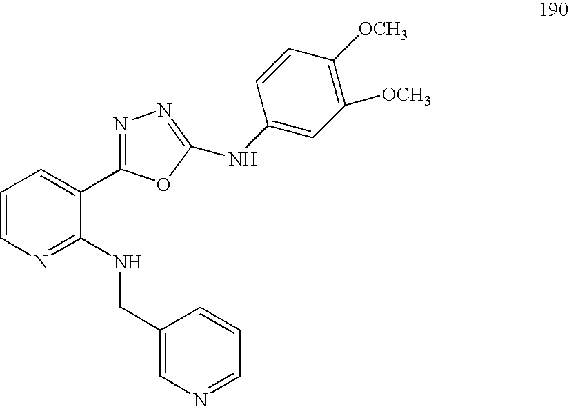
C1=CN=C(NCC2=CN=CC=C2)C(C2=NN=C(NC3=CC([OCH3])=C([OCH3])C=C3)O2)=C1
